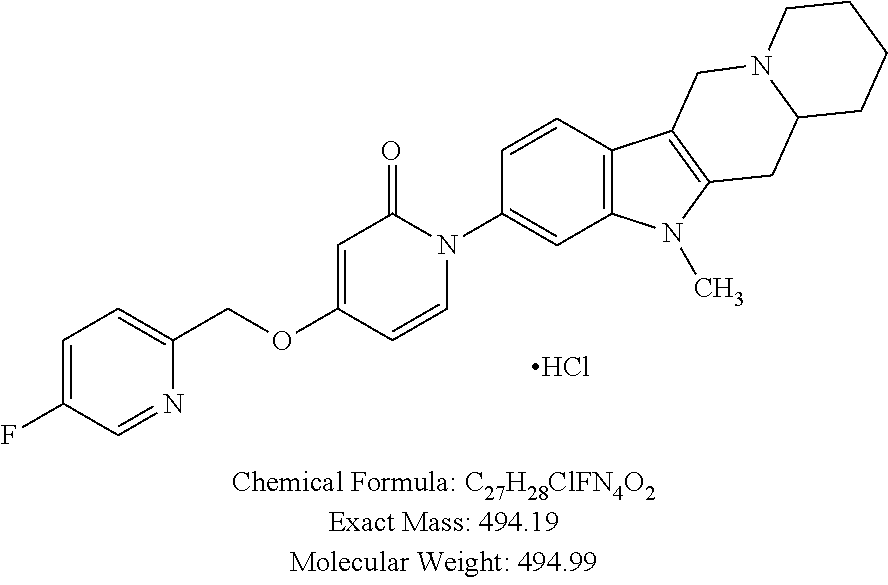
C1(N2C(=O)C=C(OCC3=CC=C(F)C=N3)C=C2)=CC2=C(C=C1)C1=C(N2C)CC2N(C1)CCCC2.Cl
